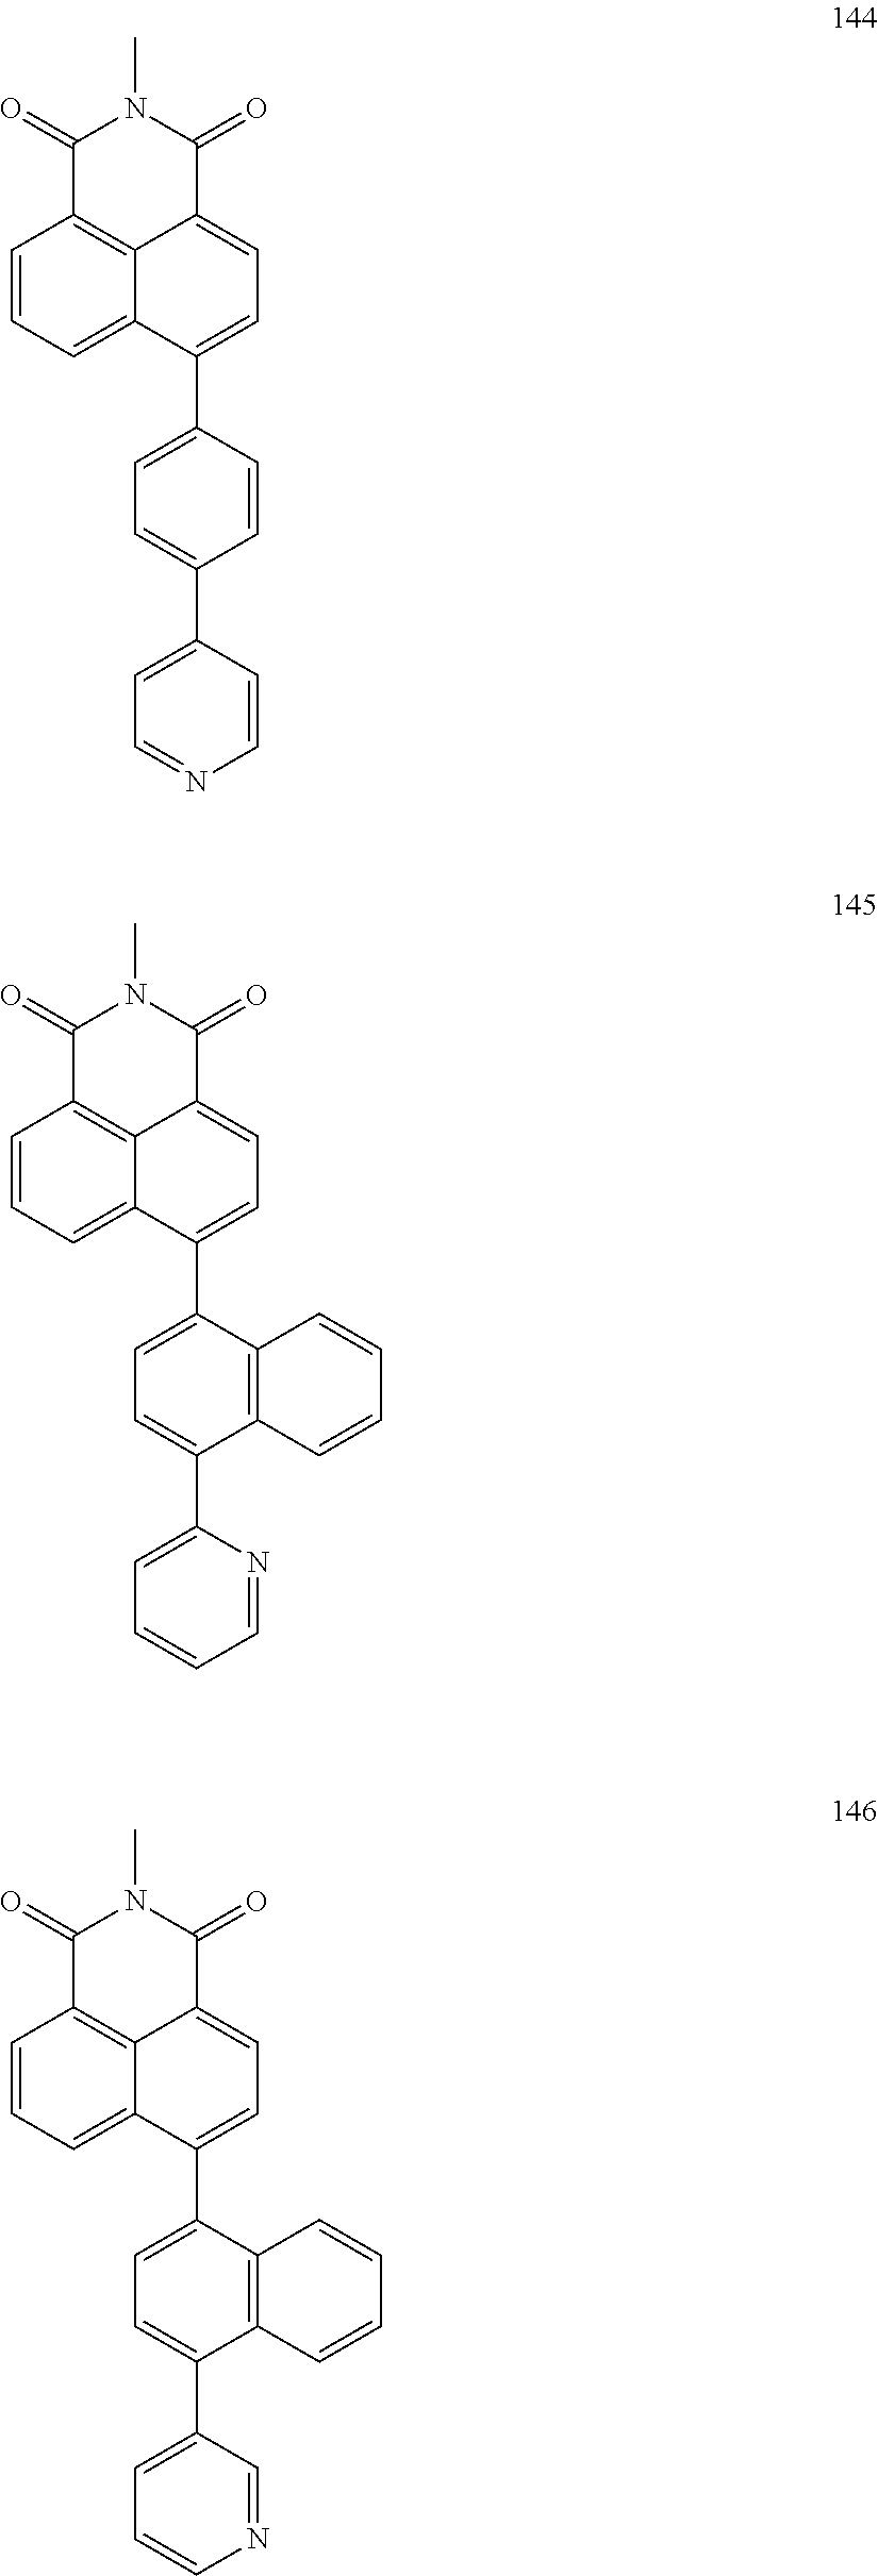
C1=CC=C2C3=C1C(=O)N(C)C(=O)C3=CC=C2C1=CC=C(C2=CC=NC=C2)C=C1.C1=CC=C2C3=C1C(=O)N(C)C(=O)C3=CC=C2C1=CC=C(C2=CC=CC=N2)C2=C1C=CC=C2.C1=CC=C2C3=C1C(=O)N(C)C(=O)C3=CC=C2C1=CC=C(C2=CC=CN=C2)C2=C1C=CC=C2
